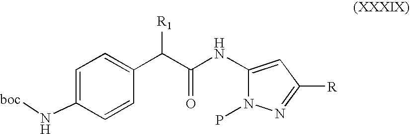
C1=C(N[boc])C=CC(C(C(NC2=CC([R])=NN2P)=O)[R1])=C1
